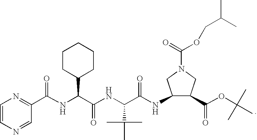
C1=CN=CC(C(NC(C2CCCCC2)C(=O)NC(C(C)(C)C)C(NC2C(C(OC(C)(C)C)=O)CN(C(=O)OCC(C)C)C2)=O)=O)=N1
